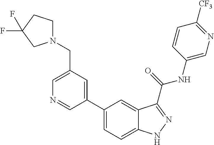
C1(CN2CCC(F)(F)C2)=CN=CC(C2=CC=C3C(=C2)C(C(NC2=CN=C([CF3])C=C2)=O)=NN3)=C1
